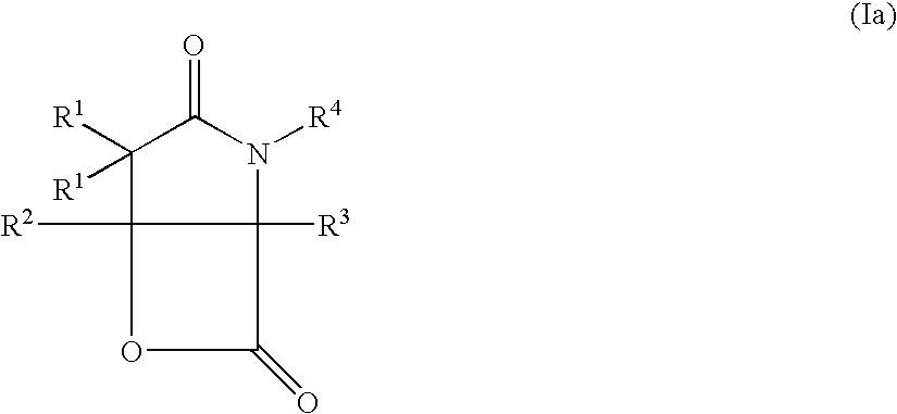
C12([R3])N([R4])C(=O)C([R1])([R1])C1([R2])OC2=O
